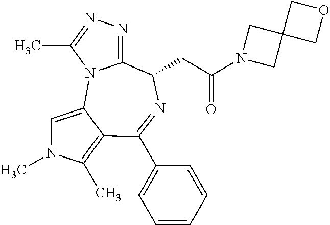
C1=C2C(=C(C)N1C)C(C1=CC=CC=C1)=NC(CC(N1CC3(C1)COC3)=O)C1=NN=C(C)N21
